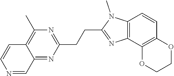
C(C1=NC(C)=C2C(=N1)C=NC=C2)CC1=NC2=C(N1C)C=CC1=C2OCCO1
